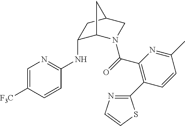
C1=C([F3C])C=CC(NC2C3N(C(=O)C4=C(C5=NC=CS5)C=CC(C)=N4)CC(C2)C3)=N1
